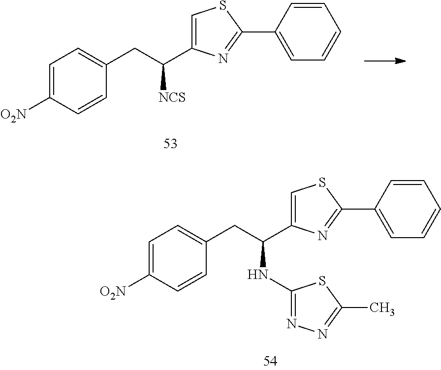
C1=C([O2N])C=CC(CC(C2=CSC(C3=CC=CC=C3)=N2)[NCS])=C1.C1=C([O2N])C=CC(CC(C2=CSC(C3=CC=CC=C3)=N2)NC2=NN=C(C)S2)=C1
